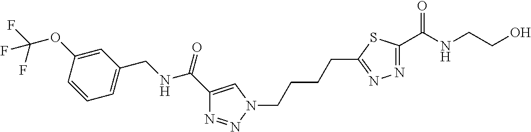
C1=CC(OC(F)(F)F)=CC(CNC(C2=CN(CCCCC3=NN=C(C(NCCO)=O)S3)N=N2)=O)=C1
